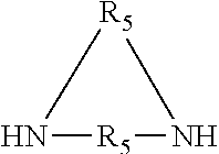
N1[R5]N[R5]1
